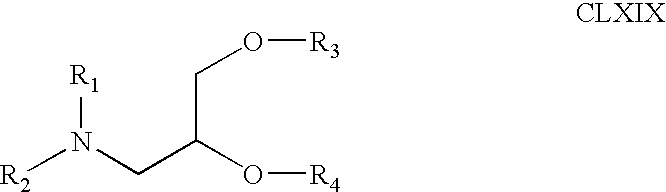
[R2]N([R1])CC(CO[R3])O[R4]
